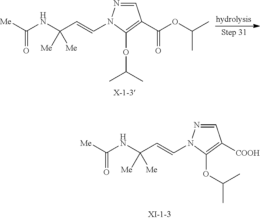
C1=NN(C=CC(NC([Me])=O)([Me])[Me])C(OC(C)C)=C1C(OC(C)C)=O.C1=NN(C=CC(NC([Me])=O)([Me])[Me])C(OC(C)C)=C1[COOH]
